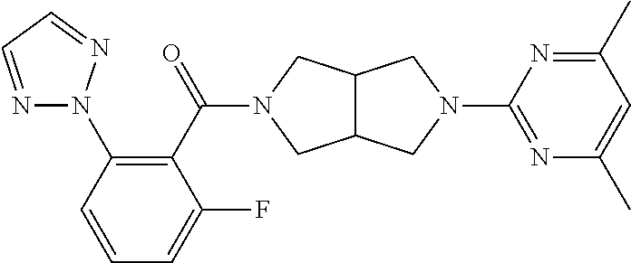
C1=CC(N2N=CC=N2)=C(C(=O)N2CC3C(CN(C4=NC(C)=CC(C)=N4)C3)C2)C(F)=C1
